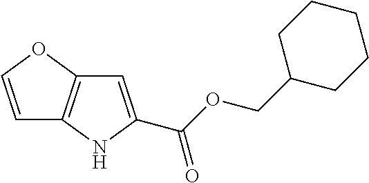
C1=COC2=C1NC(C(OCC1CCCCC1)=O)=C2
